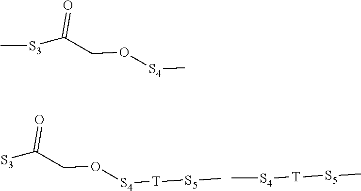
[S3]C(CO[S4][T][S5]C)=O.[S4]([T][S5]C)C.C[S3]C(CO[S4]C)=O
